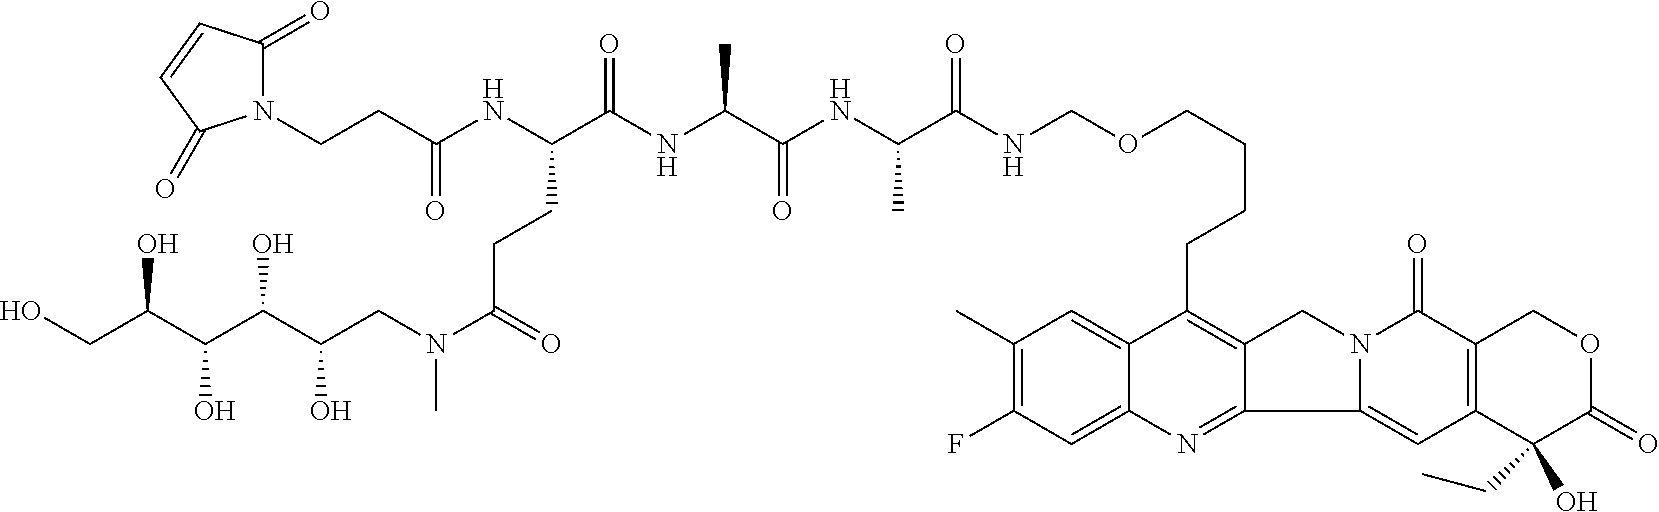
C1(C)=C(F)C=C2C(=C1)C(CCCCOCNC(C(NC(C(NC(C(NC(CCN1C(=O)C=CC1=O)=O)CCC(=O)N(CC(C(C(C(CO)O)O)O)O)C)=O)C)=O)C)=O)=C1C(=N2)C2=CC3=C(C(=O)N2C1)COC(=O)C3(CC)O
